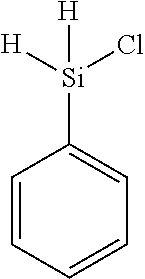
C1=CC=CC=C1[Si]([H])(Cl)[H]
